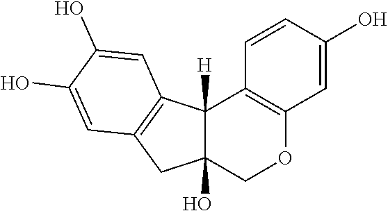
C12([H])C(O)(COC3=C1C=CC(O)=C3)CC1=C2C=C(O)C(O)=C1
